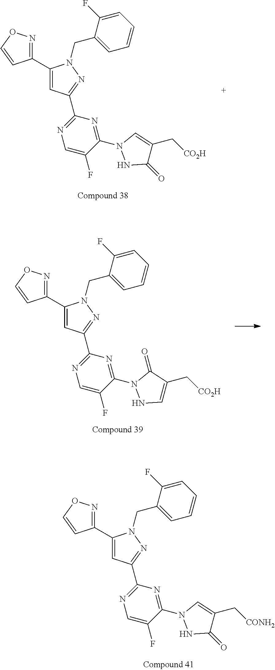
C1(C2=CC(C3=NC=C(F)C(N4NC(=O)C(C[CONH2])=C4)=N3)=NN2CC2=CC=CC=C2F)=NOC=C1.C1(C2=CC(C3=NC=C(F)C(N4NC(=O)C(C[CO2H])=C4)=N3)=NN2CC2=CC=CC=C2F)=NOC=C1.C1(C2=CC(C3=NC=C(F)C(N4NC=C(C[CO2H])C4=O)=N3)=NN2CC2=CC=CC=C2F)=NOC=C1
